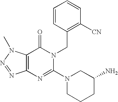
C12=C(N(C)N=N1)C(=O)N(CC1=C([CN])C=CC=C1)C(N1CCCC(N)C1)=N2
